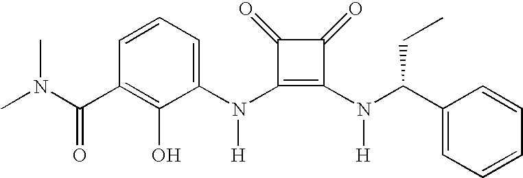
C1(C(N(C2=C(N(C3=CC=CC(C(N(C)C)=O)=C3O)[H])C(=O)C2=O)[H])CC)=CC=CC=C1
